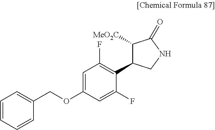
C1([MeO2C])C(C2=C(F)C=C(OCC3=CC=CC=C3)C=C2F)CNC1=O
